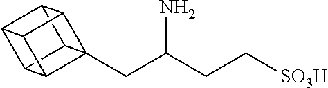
C12C3C4C1C1C4C3(CC(CC[SO3H])N)C21
